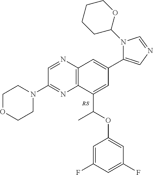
C1=NC2=C(N=C1N1CCOCC1)C(C(OC1=CC(F)=CC(F)=C1)C)=CC(C1=CN=CN1C1OCCCC1)=C2
